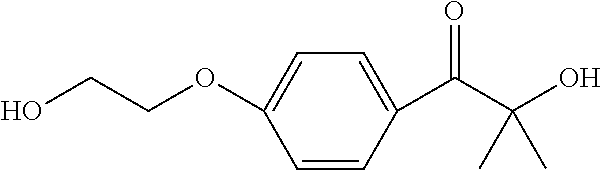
OCCOC1=CC=C(C(C(O)(C)C)=O)C=C1
